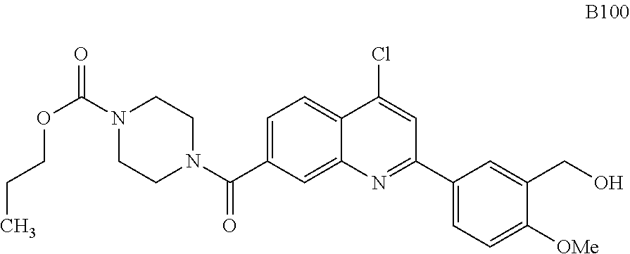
C1=C(C(N2CCN(C(=O)OCCC)CC2)=O)C=C2C(=C1)C(Cl)=CC(C1=CC=C([OMe])C(CO)=C1)=N2
